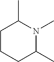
C1CCC(C)N(C)C1C
